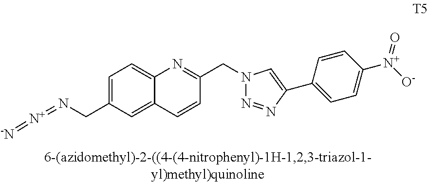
C1=C(CN=[N+]=[-N])C=C2C(=C1)N=C(CN1N=NC(C3=CC=C([N+]([O-])=O)C=C3)=C1)C=C2
